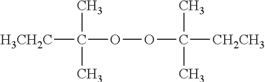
[H3CH2C]C(OOC(C)([CH2CH3])C)(C)C
